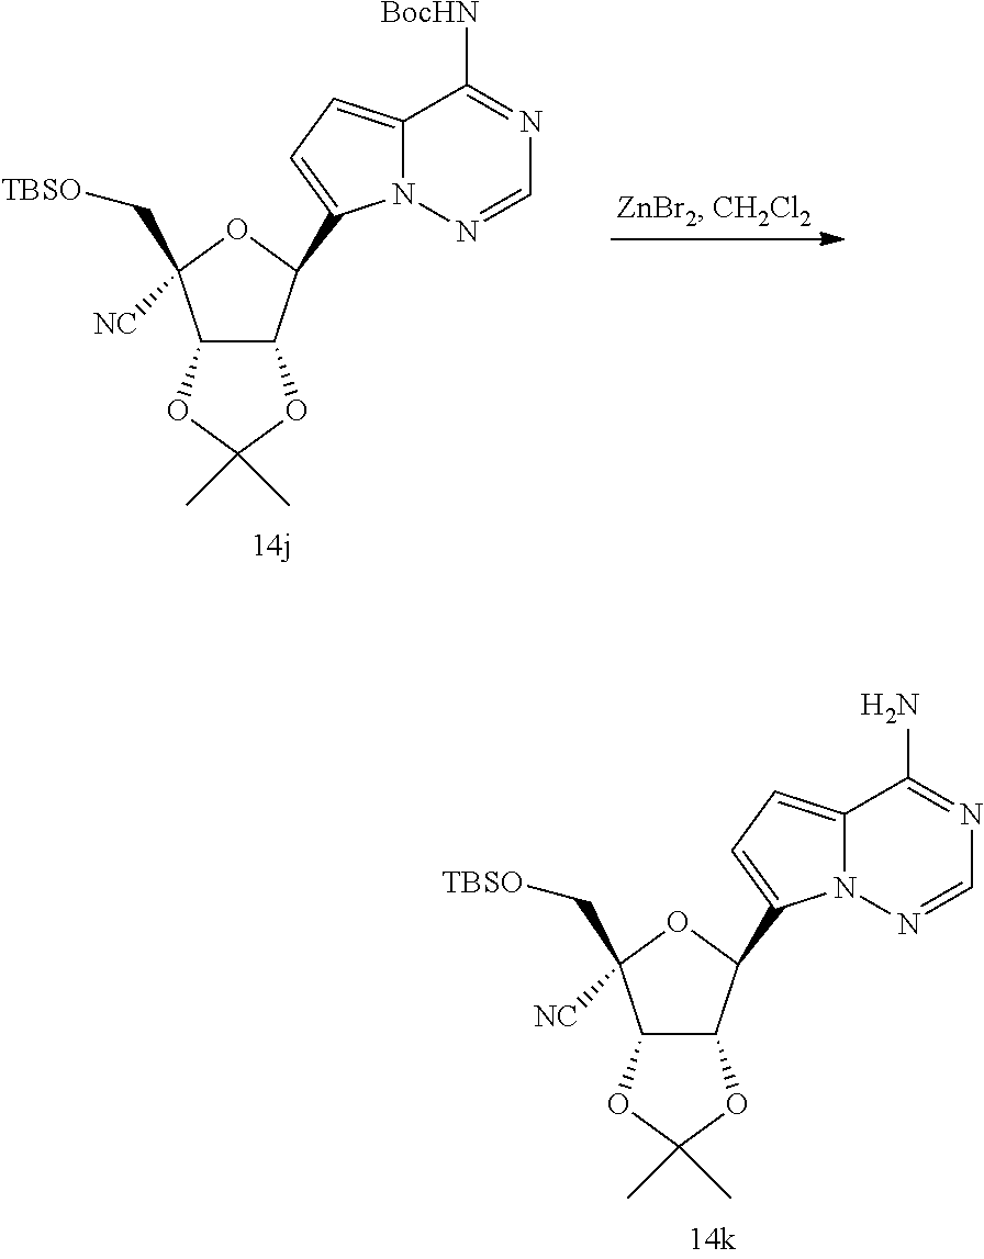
C12C(C(C3=CC=C4N3N=CN=C4[BocHN])OC1(C[TBSO])[NC])OC(C)(C)O2.C12C(C(C3=CC=C4N3N=CN=C4N)OC1(C[TBSO])[NC])OC(C)(C)O2
